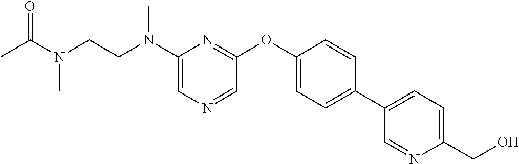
C1=NC=C(N(CCN(C(C)=O)C)C)N=C1OC1=CC=C(C2=CC=C(CO)N=C2)C=C1
